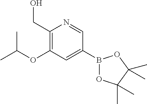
B1(C2=CC(OC(C)C)=C(CO)N=C2)OC(C)(C)C(C)(C)O1
